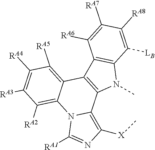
C1([RA3])=C([RA4])C([RA5])=C2C(=C1[RA2])N1C(=C([X]C)N=C1[RA1])C1=C2C2=C(N1C)C([LB])=C([RA8])C([RA7])=C2[RA6]
